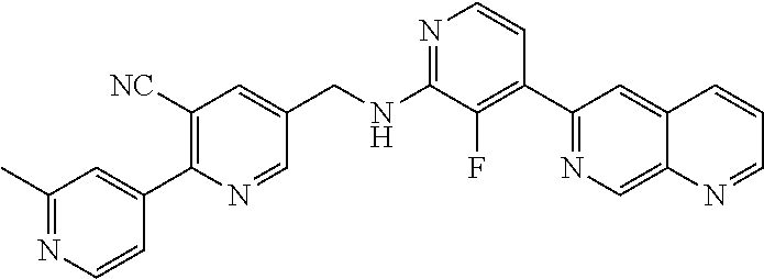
N1=C(NCC2=CC([NC])=C(C3=CC(C)=NC=C3)N=C2)C(F)=C(C2=NC=C3C(=C2)C=CC=N3)C=C1
